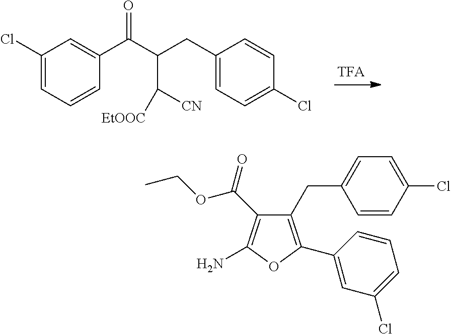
C1(Cl)=CC=CC(C(C(CC2=CC=C(Cl)C=C2)C([CN])[EtOOC])=O)=C1.C1(CC2=CC=C(Cl)C=C2)=C(C2=CC(Cl)=CC=C2)OC(N)=C1C(=O)OCC
